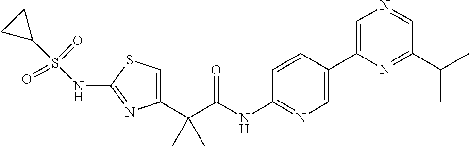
C1=C(C(C(NC2=NC=C(C3=CN=CC(C(C)C)=N3)C=C2)=O)(C)C)N=C(NS(C2CC2)(=O)=O)S1
